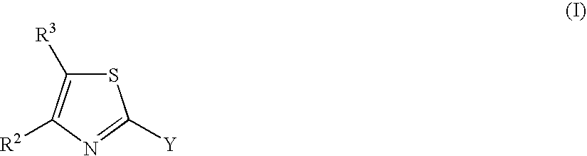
S1C([R3])=C([R2])N=C1[Y]
